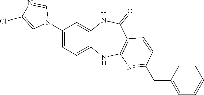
N1(C2=CC=C3C(=C2)NC(=O)C2=C(N3)N=C(CC3=CC=CC=C3)C=C2)C=NC(Cl)=C1
